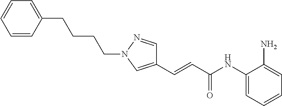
C(=CC(NC1=CC=CC=C1N)=O)C1=CN(CCCCC2=CC=CC=C2)N=C1
